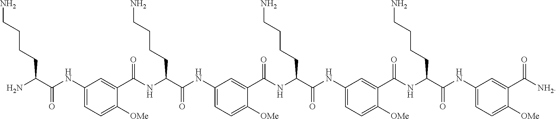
C1(NC(C(N)CCCCN)=O)=CC=C([OMe])C(C(NC(C(NC2=CC=C([OMe])C(C(NC(C(NC3=CC=C([OMe])C(C(NC(C(NC4=CC=C([OMe])C(C([NH2])=O)=C4)=O)CCCCN)=O)=C3)=O)CCCCN)=O)=C2)=O)CCCCN)=O)=C1
